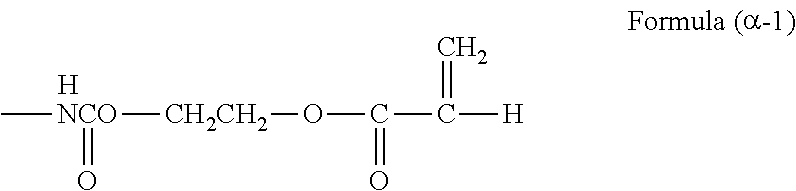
C[NCO](=O)[CH2CH2]OC(C([H])=C)=O.[H]
